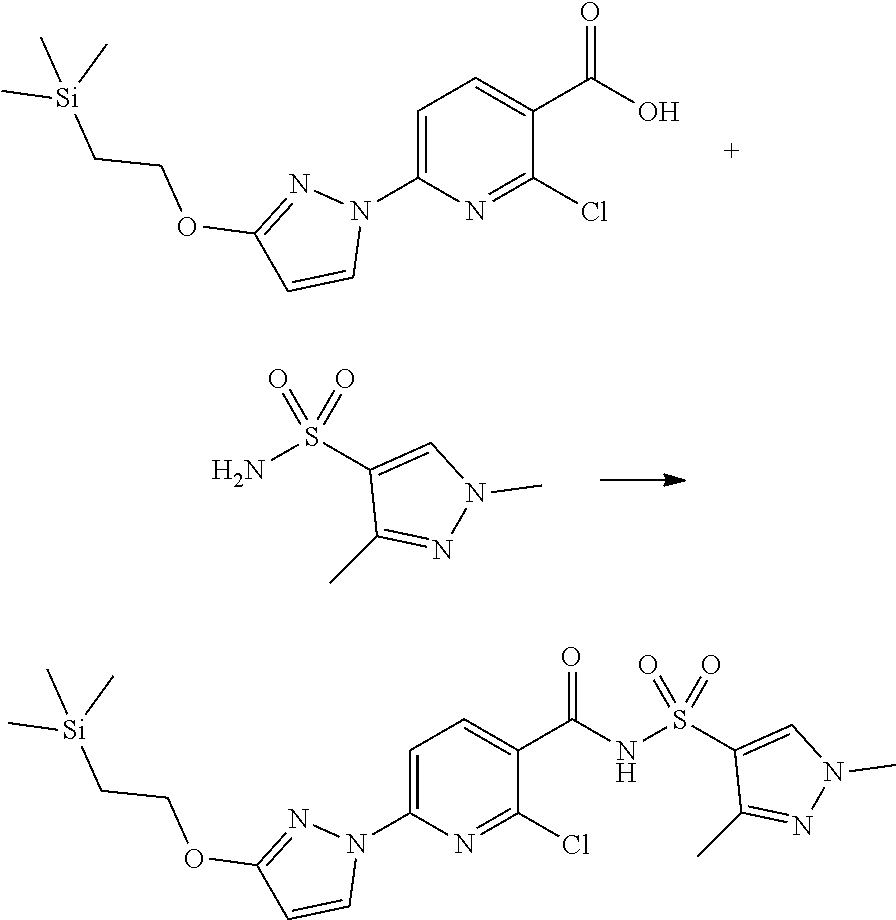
C1(OCC[Si](C)(C)C)=NN(C2=CC=C(C(O)=O)C(Cl)=N2)C=C1.NS(C1=CN(C)N=C1C)(=O)=O.O(C1=NN(C2=CC=C(C(=O)NS(C3=CN(C)N=C3C)(=O)=O)C(Cl)=N2)C=C1)CC[Si](C)(C)C
